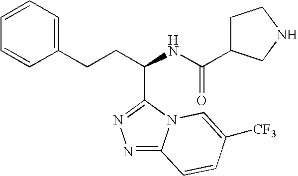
N1=C2N(C(C(CCC3=CC=CC=C3)NC(=O)C3CCNC3)=N1)C=C([CF3])C=C2
